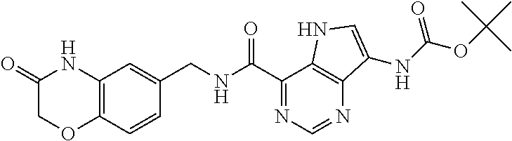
C12=C(C=CC(CNC(C3=NC=NC4=C3NC=C4NC(OC(C)(C)C)=O)=O)=C1)OCC(=O)N2
